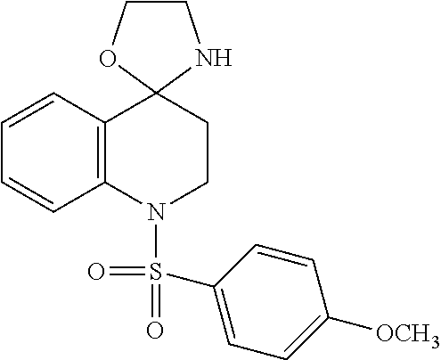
C1CNC2(O1)CCN(S(=O)(=O)C1=CC=C([OCH3])C=C1)C1=C2C=CC=C1
